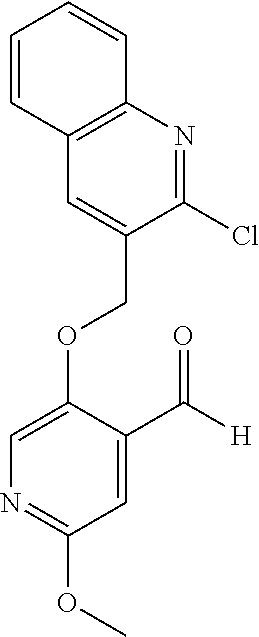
C(OC1=CN=C(OC)C=C1C([H])=O)C1=CC2=C(N=C1Cl)C=CC=C2
